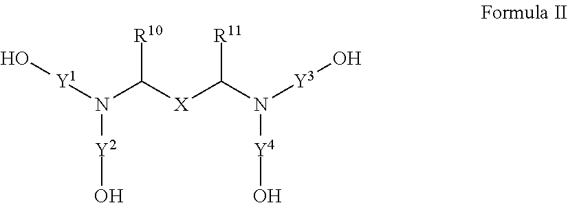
N(C([X]C(N([Y3]O)[Y4]O)[R11])[R10])([Y1]O)[Y2]O
